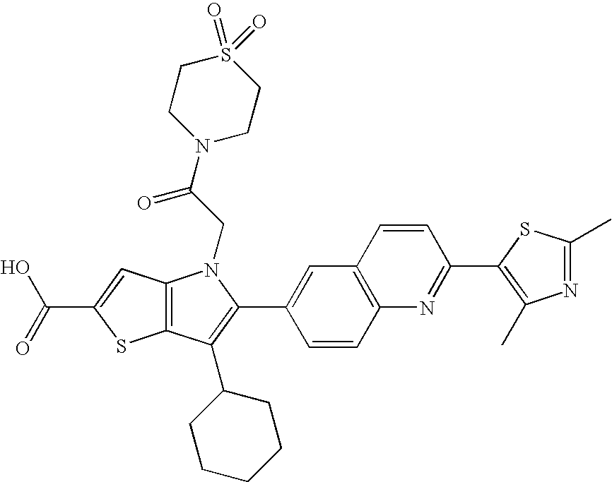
C(C1=CC2=C(S1)C(C1CCCCC1)=C(C1=CC3=C(C=C1)N=C(C1=C(C)N=C(C)S1)C=C3)N2CC(=O)N1CCS(=O)(=O)CC1)(=O)O
